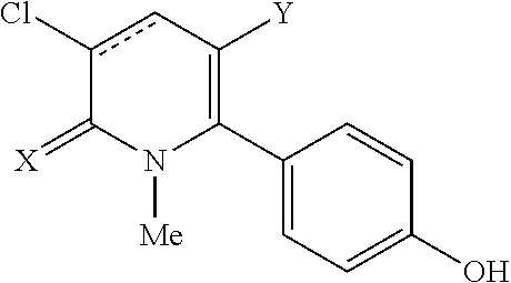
C1(C2=C([Y])cc(Cl)C(=[X])N2[Me])=CC=C(O)C=C1
